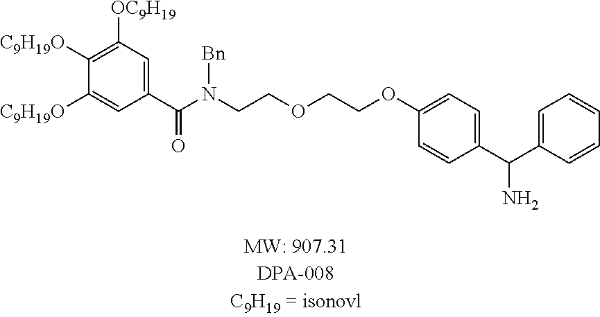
O(CCOC1=CC=C(C(N)C2=CC=CC=C2)C=C1)CCN(C(C1=CC([OC9H19])=C([C9H19O])C([C9H19O])=C1)=O)[Bn]
